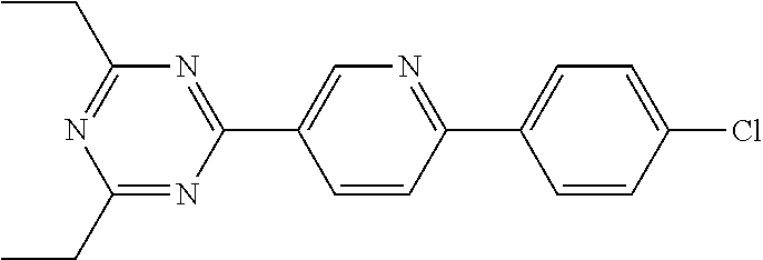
C1=CC(Cl)=CC=C1C1=NC=C(C2=NC(CC)=NC(CC)=N2)C=C1
